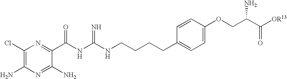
C1(Cl)=C(N)N=C(N)C(C(NC(NCCCCC2=CC=C(OCC(C([OR13])=O)N)C=C2)=N)=O)=N1
